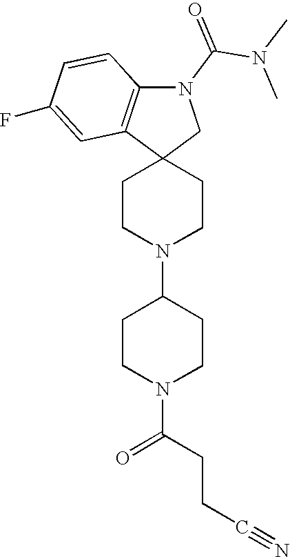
C1CN(C2CCN(C(CCC#N)=O)CC2)CCC12CN(C(N(C)C)=O)C1=C2C=C(F)C=C1
